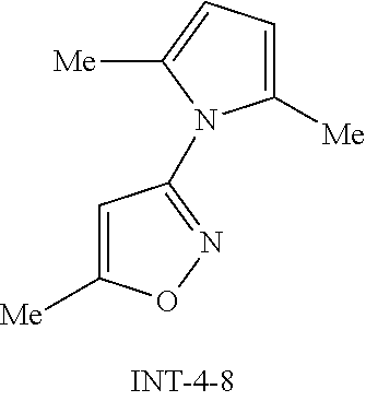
C1=C([Me])ON=C1N1C([Me])=CC=C1[Me]
